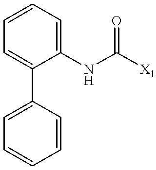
C1(C2=CC=CC=C2)=CC=CC=C1NC([X1])=O
